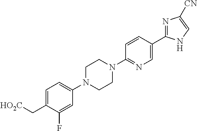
C1=C(N2CCN(C3=NC=C(C4=NC([CN])=CN4)C=C3)CC2)C=C(F)C(C[HO2C])=C1
